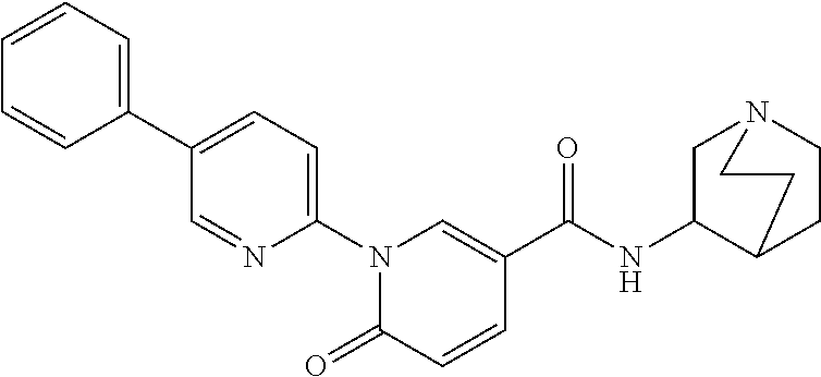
N1(C2=CC=C(C3=CC=CC=C3)C=N2)C(=O)C=CC(C(NC2C3CCN(C2)CC3)=O)=C1
